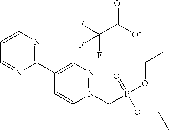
C1=CN=C(C2=CN=[N+](CP(OCC)(OCC)=O)C=C2)N=C1.O=C(C(F)(F)F)[O-]
